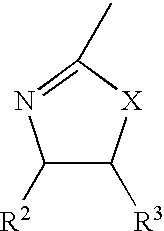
C1([R2])C([R3])[X]C(C)=N1
